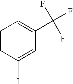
C1=CC(I)=CC(C(F)(F)F)=C1
